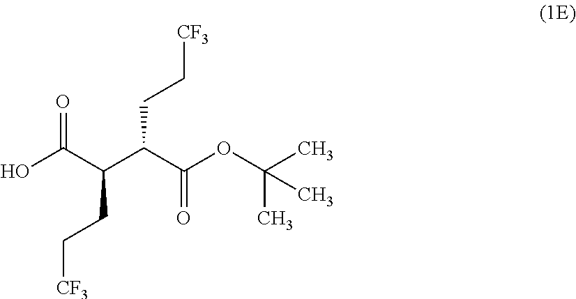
OC(C(C(C(OC(C)(C)C)=O)CC[CF3])CC[CF3])=O
